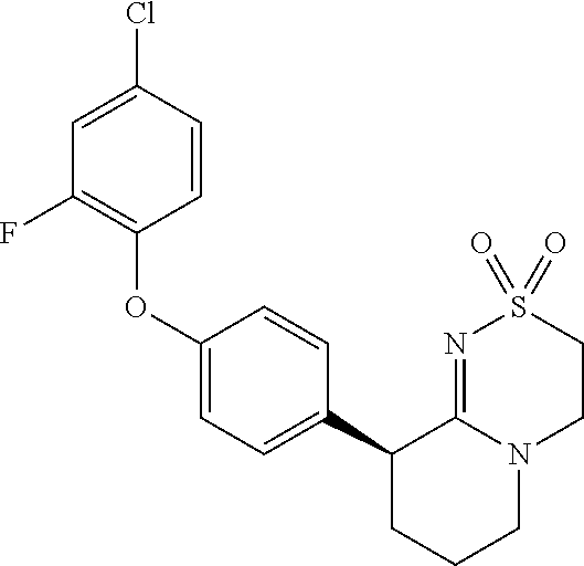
C1(OC2=C(F)C=C(Cl)C=C2)=CC=C(C2CCCN3C2=NS(=O)(=O)CC3)C=C1
